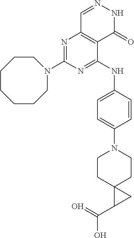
N1=C(N2CCCCCCC2)N=C(NC2=CC=C(N3CCC4(CC3)C(C(=O)O)C4)C=C2)C2=C1C=NNC2=O
